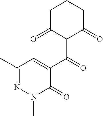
C1C(=O)C(C(C2=CC(C)=NN(C)C2=O)=O)C(=O)CC1
